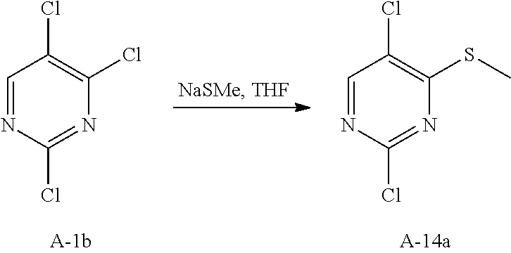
C1=NC(Cl)=NC(Cl)=C1Cl.C1=NC(Cl)=NC(SC)=C1Cl
